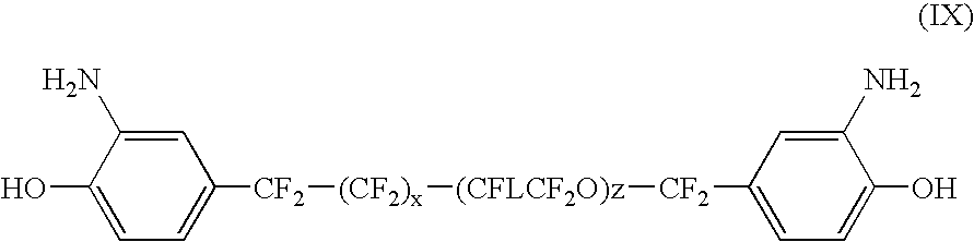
C1(O)=CC=C([CF2][(CF2)x][(CFLCF2O)z][CF2]C2=CC=C(O)C(N)=C2)C=C1N
